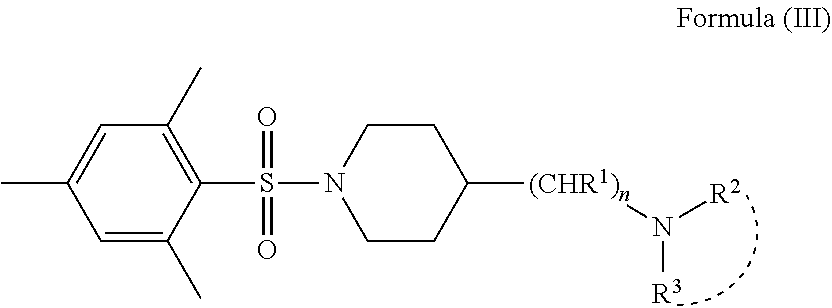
C1(C)=CC(C)=C(S(=O)(=O)N2CCC([(CHR1)n]N([R2])[R3])CC2)C(C)=C1
